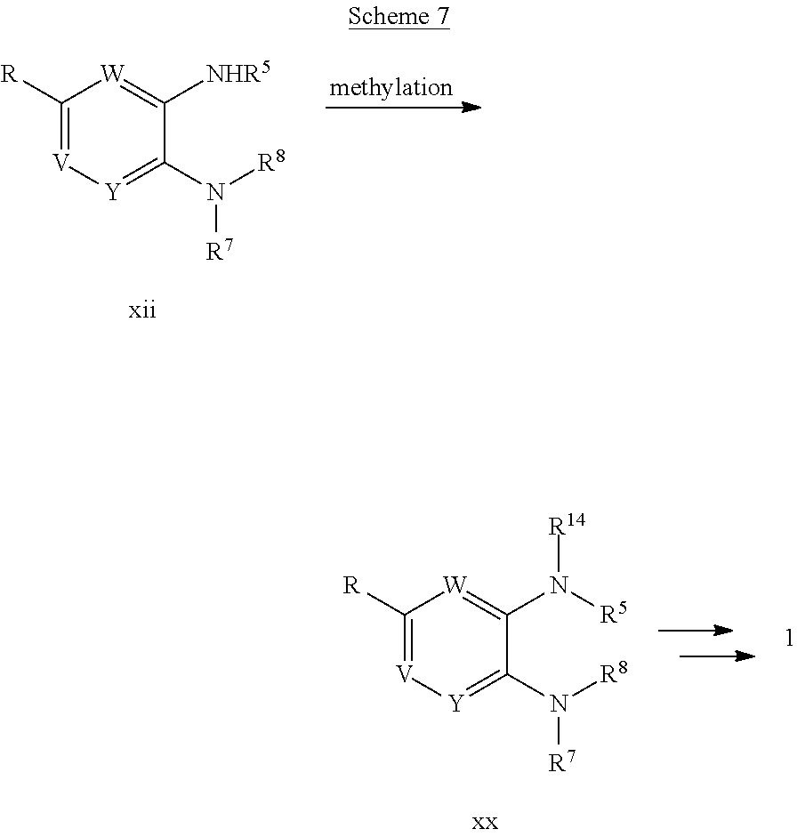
C1([R])=[V][Y]=C(N([R7])[R8])C([NHR5])=[W]1.C1([R])=[V][Y]=C(N([R7])[R8])C(N([R5])[R14])=[W]1
